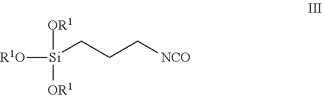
[OR1][Si]([OR1])(CCC[NCO])[R1O]
